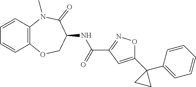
N(C(C1=NOC(C2(C3=CC=CC=C3)CC2)=C1)=O)C1COC2=C(C=CC=C2)N(C)C1=O
